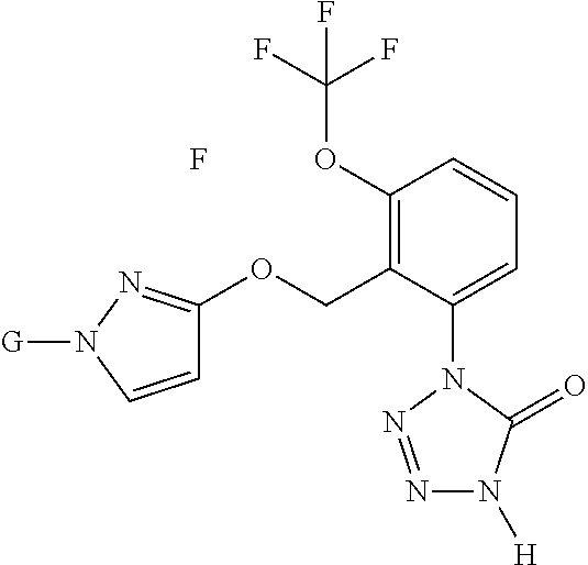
C1(OC(F)(F)F)=C(COC2=NN([G])C=C2)C(N2N=NN([H])C2=O)=CC=C1.F
